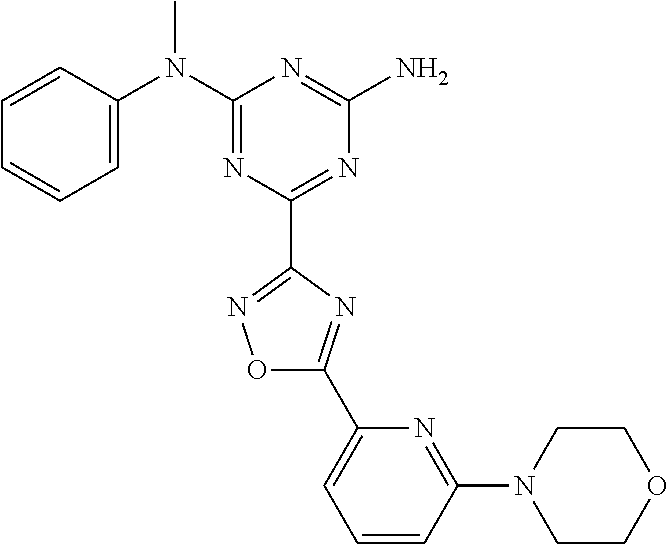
C1=CC(N(C2=NC(C3=NOC(C4=CC=CC(N5CCOCC5)=N4)=N3)=NC(N)=N2)C)=CC=C1
